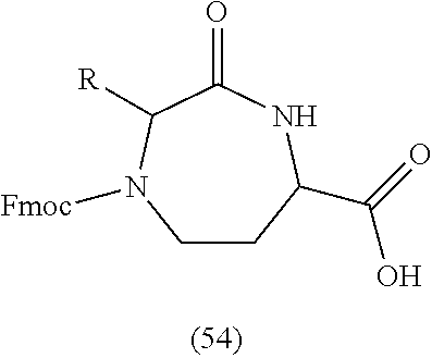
C1CC(C(=O)O)NC(=O)C([R])N1[Fmoc]
